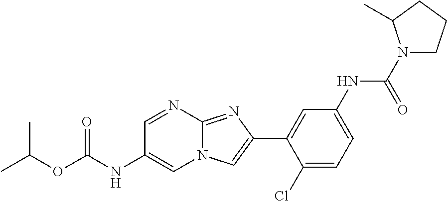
C1=NC2=NC(C3=CC(NC(N4CCCC4C)=O)=CC=C3Cl)=CN2C=C1NC(OC(C)C)=O
